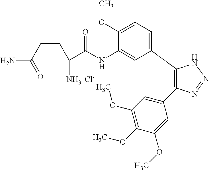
C1(C2=CC=C(OC)C(NC(C(CCC(N)=O)[NH3+Cl-])=O)=C2)=C(C2=CC(OC)=C(OC)C(OC)=C2)N=NN1
